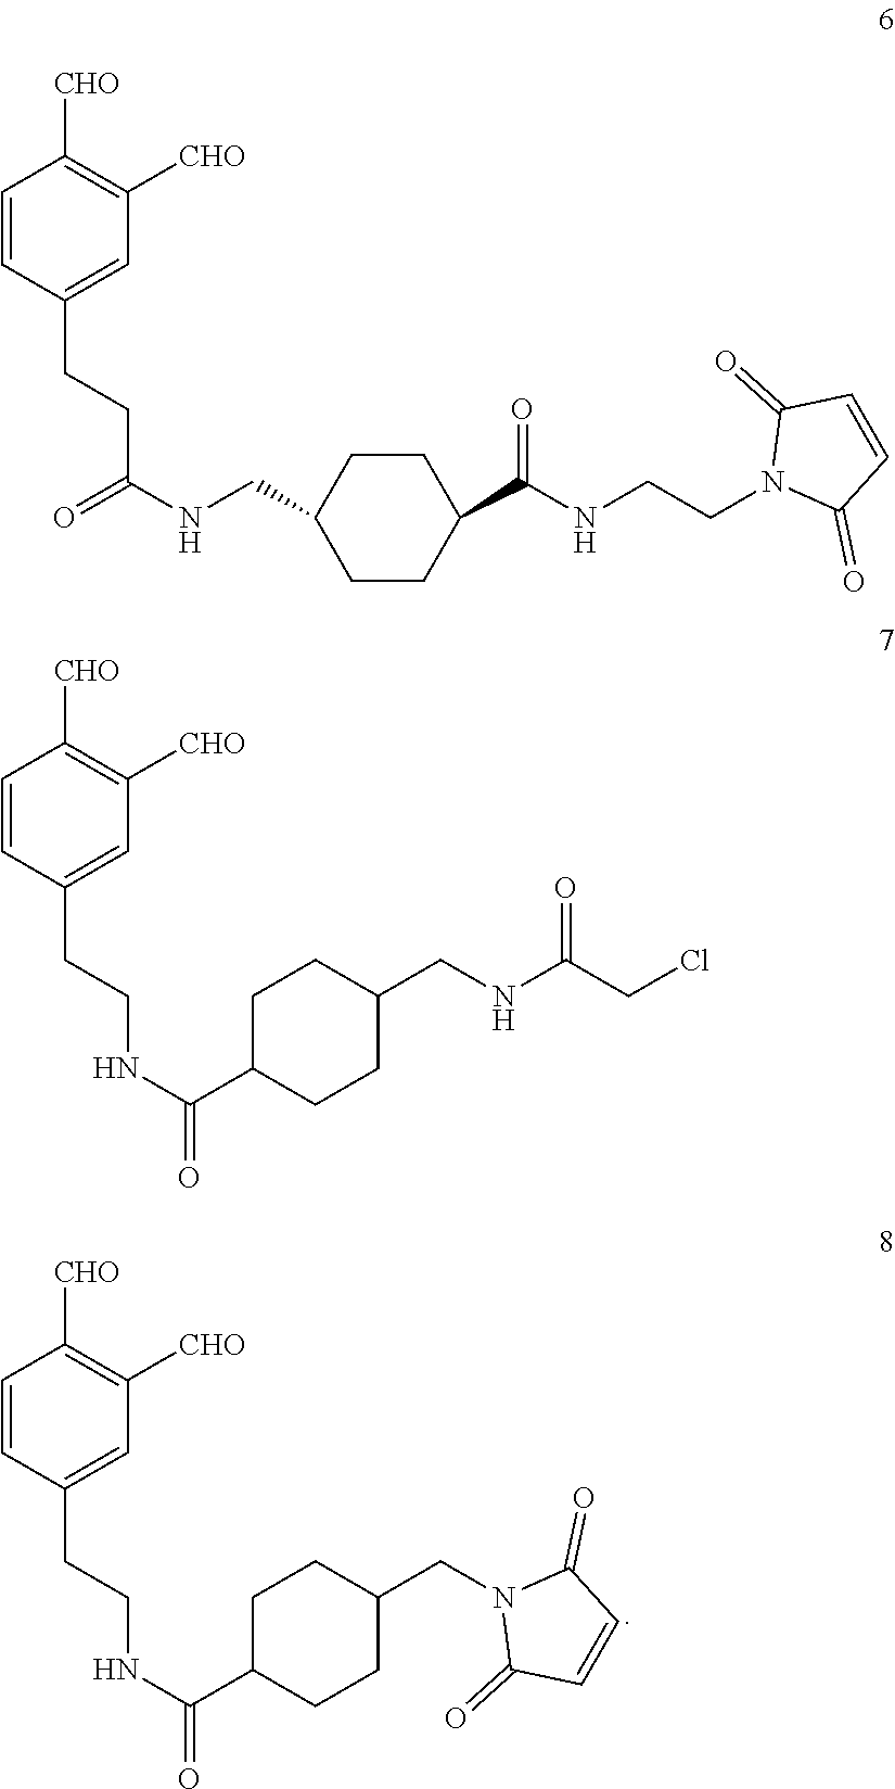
C1=CC(CCNC(C2CCC(CN3C(=O)C=CC3=O)CC2)=O)=CC([CHO])=C1[CHO].C1=CC(CCC(NCC2CCC(C(=O)NCCN3C(=O)C=CC3=O)CC2)=O)=CC([CHO])=C1[CHO].C1=CC(CCNC(C2CCC(CNC(=O)CCl)CC2)=O)=CC([CHO])=C1[CHO]
